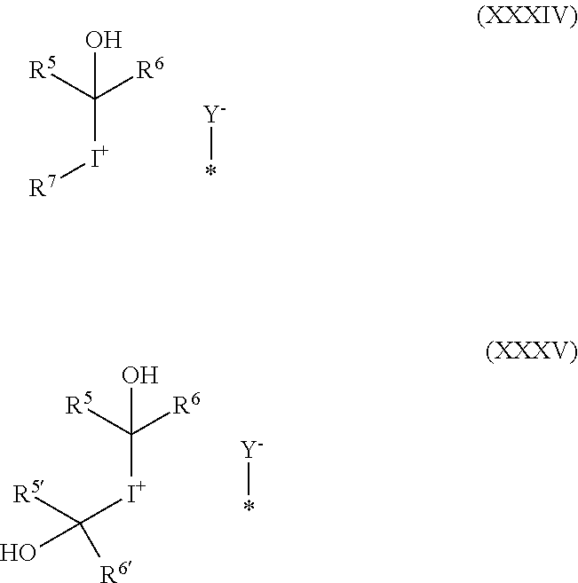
C(O)([I+][R7])([R6])[R5].[Y]*.C(O)([I+]C([R6])([R5])O)([R6])[R5].[Y]*
